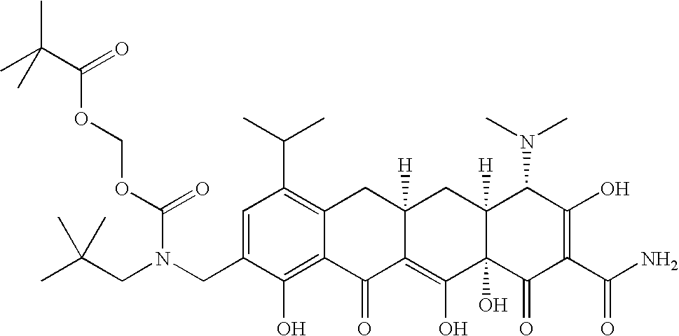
C1(CN(CC(C)(C)C)C(OCOC(=O)C(C)(C)C)=O)=CC(C(C)C)=C2C(=C1O)C(=O)C1=C(O)C3(O)C([H])(CC1([H])C2)C(N(C)C)C(O)=C(C(N)=O)C3=O
